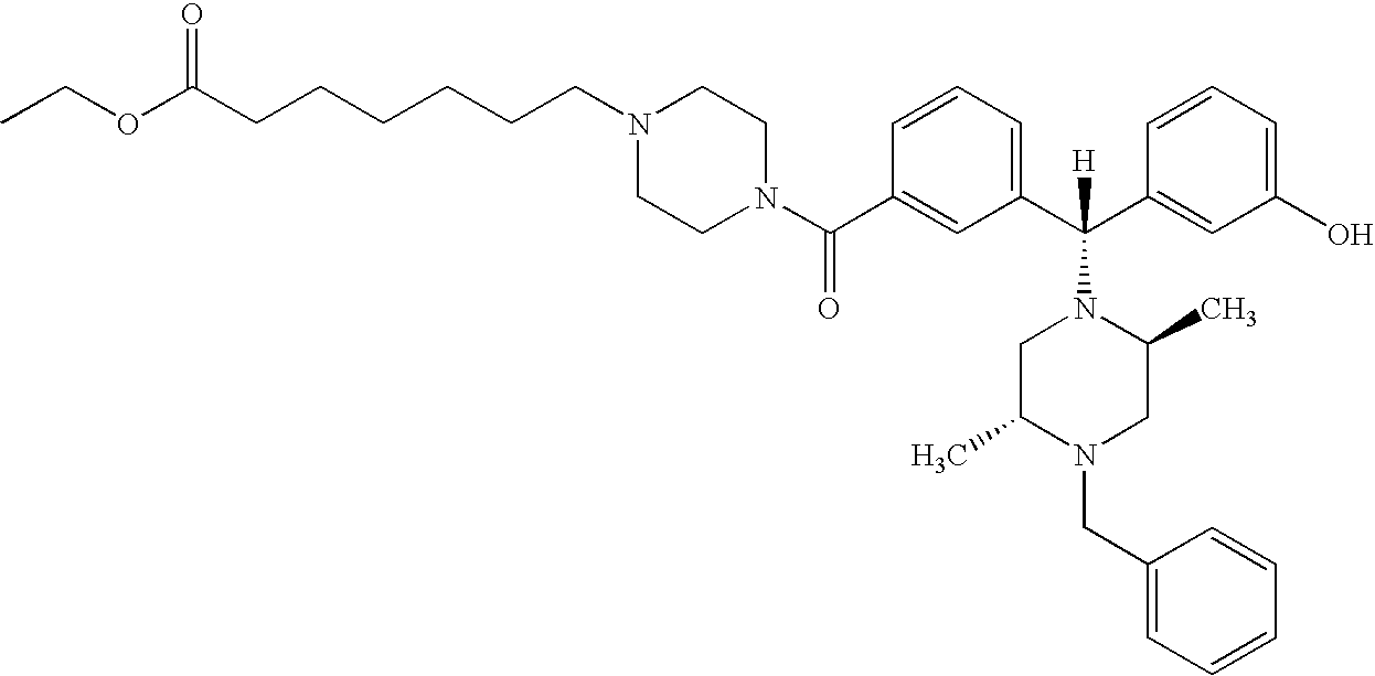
C1(C(N2CCN(CCCCCCC(OCC)=O)CC2)=O)=CC(C(C2=CC(O)=CC=C2)([H])N2CC(C)N(CC3=CC=CC=C3)CC2C)=CC=C1
